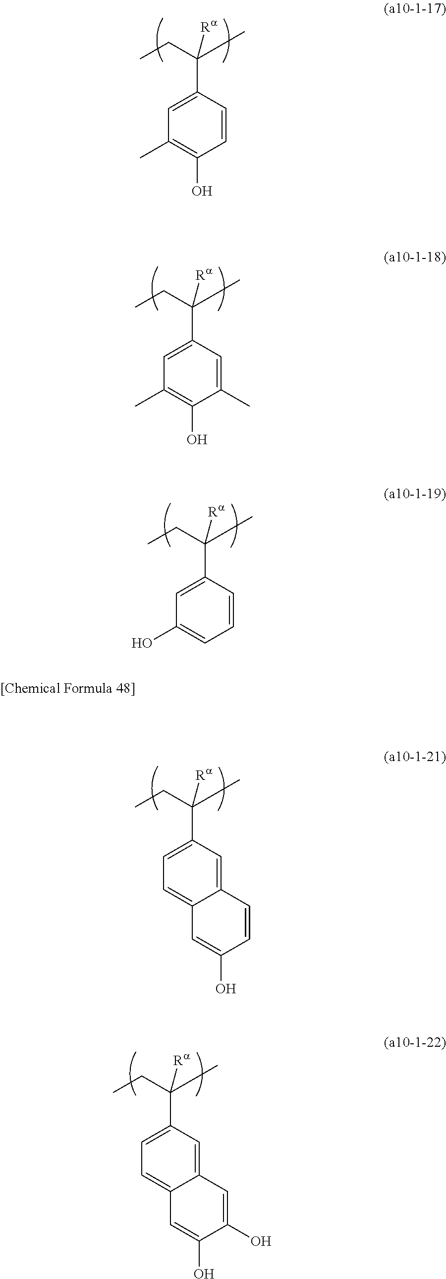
C1=C(C(CC)(C)[Ra])C=CC(O)=C1C.C1=C(C(CC)(C)[Ra])C=C(C)C(O)=C1C.C1=C(C(CC)(C)[Ra])C=CC=C1O.C1=C(C(CC)(C)[Ra])C=C2C(=C1)C=C(O)C=C2.C1=C(C(CC)(C)[Ra])C=C2C(=C1)C=C(O)C(O)=C2
